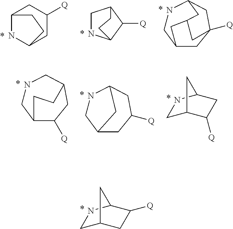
C12NC(CC([Q])C1)CC2.C1NC2C([Q])C1CC2.N1CC2CC3([Q])CC1CC(C2)C3.N1CC2C([Q])CC(C1)CC2.N1CC2CC([Q])CC1C2.C1C2C([Q])CC(N1)C2.C1C2CC([Q])C(N1)C2
